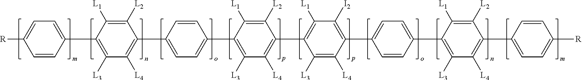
C1=CC(C2=C([L3])C([L4])=C(C3=CC=C(C4=C([L3])C([L4])=C(C5=C([L1])C([I2])=C(C6=CC=C(C7=C([L3])C([L4])=C(C8=CC=C([R])C=C8)C([L2])=C7[L1])C=C6)C([L4])=C5[L3])C([L2])=C4[L1])C=C3)C([L2])=C2[L1])=CC=C1[R]
